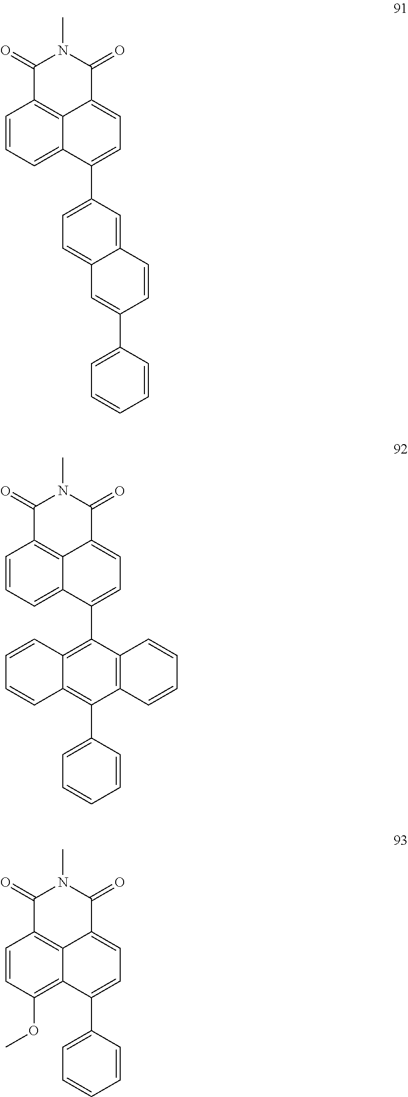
C1=CC=C2C3=C1C(=O)N(C)C(=O)C3=CC=C2C1=CC=C2C(=C1)C=CC(C1=CC=CC=C1)=C2.C1=CC=C2C3=C1C(=O)N(C)C(=O)C3=CC=C2C1=C2C(=C(C3=CC=CC=C3)C3=C1C=CC=C3)C=CC=C2.C1=CC(OC)=C2C3=C1C(=O)N(C)C(=O)C3=CC=C2C1=CC=CC=C1
